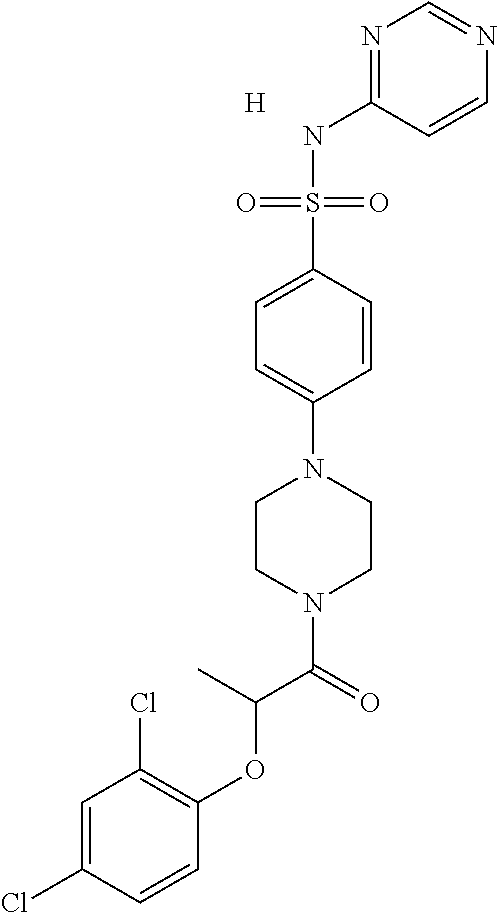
C1=C(Cl)C=CC(OC(C(N2CCN(C3=CC=C(S(NC4=NC=NC=C4)(=O)=O)C=C3)CC2)=O)C)=C1Cl.[H]
